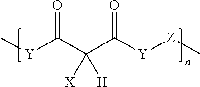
C[Y]C(C(C([Y][Z]C)=O)([X])[H])=O
